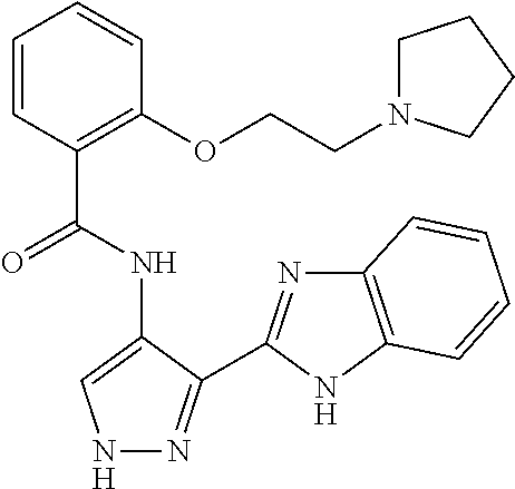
C1=CC(C(=O)NC2=CNN=C2C2=NC3=C(N2)C=CC=C3)=C(OCCN2CCCC2)C=C1
